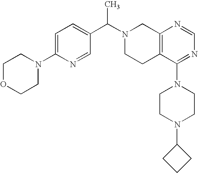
C1(C(N2CCC3=C(C2)N=CN=C3N2CCN(C3CCC3)CC2)C)=CC=C(N2CCOCC2)N=C1
